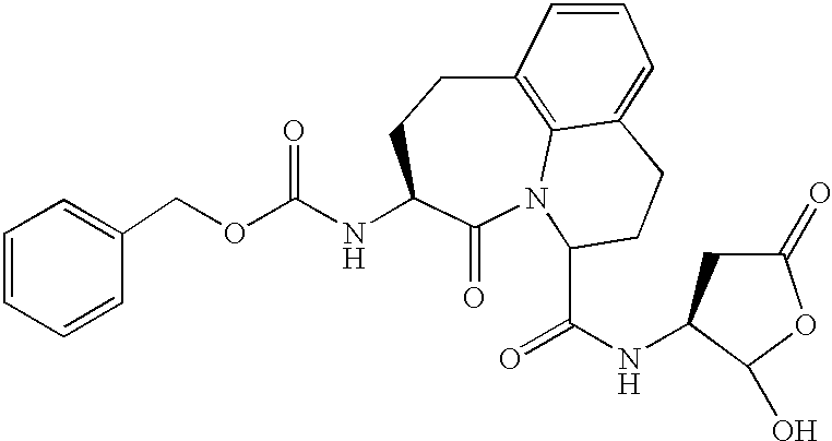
C1=CC=CC(COC(=O)NC2C(=O)N3C(C(NC4C(O)OC(=O)C4)=O)CCC4=CC=CC(=C34)CC2)=C1
